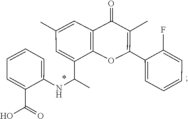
C1=CC=C(NC(C2=CC(C)=CC3=C2OC(C2=CC=CC=C2F)=C(C)C3=O)C)C(C(O)=O)=C1
